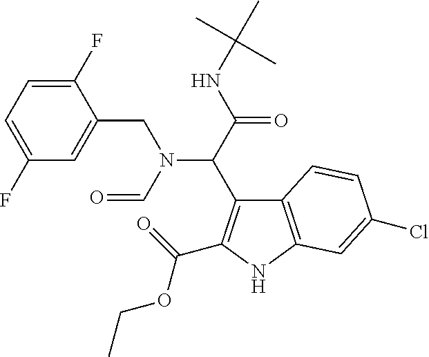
C12=C(NC(C(=O)OCC)=C1C(C(=O)NC(C)(C)C)N(C=O)CC1=CC(F)=CC=C1F)C=C(Cl)C=C2
